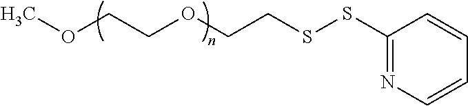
COCCOCCSSC1=NC=CC=C1
